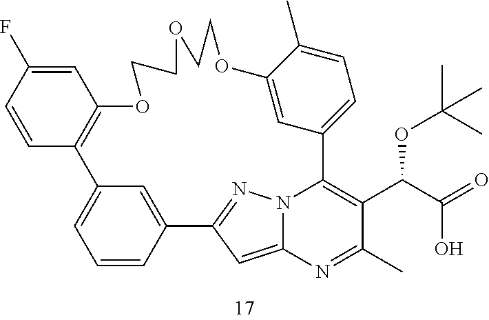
C1=CC2=CC(=C1)C1=C(C=C(F)C=C1)OCCOCCOC1=CC(=CC=C1C)C1=C(C(C(=O)O)OC(C)(C)C)C(C)=NC3=CC2=NN31
